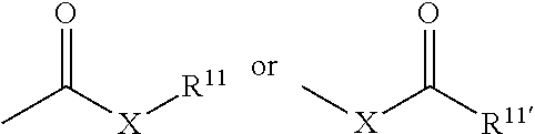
CC([X][R11])=O.C[X]C([R11])=O
